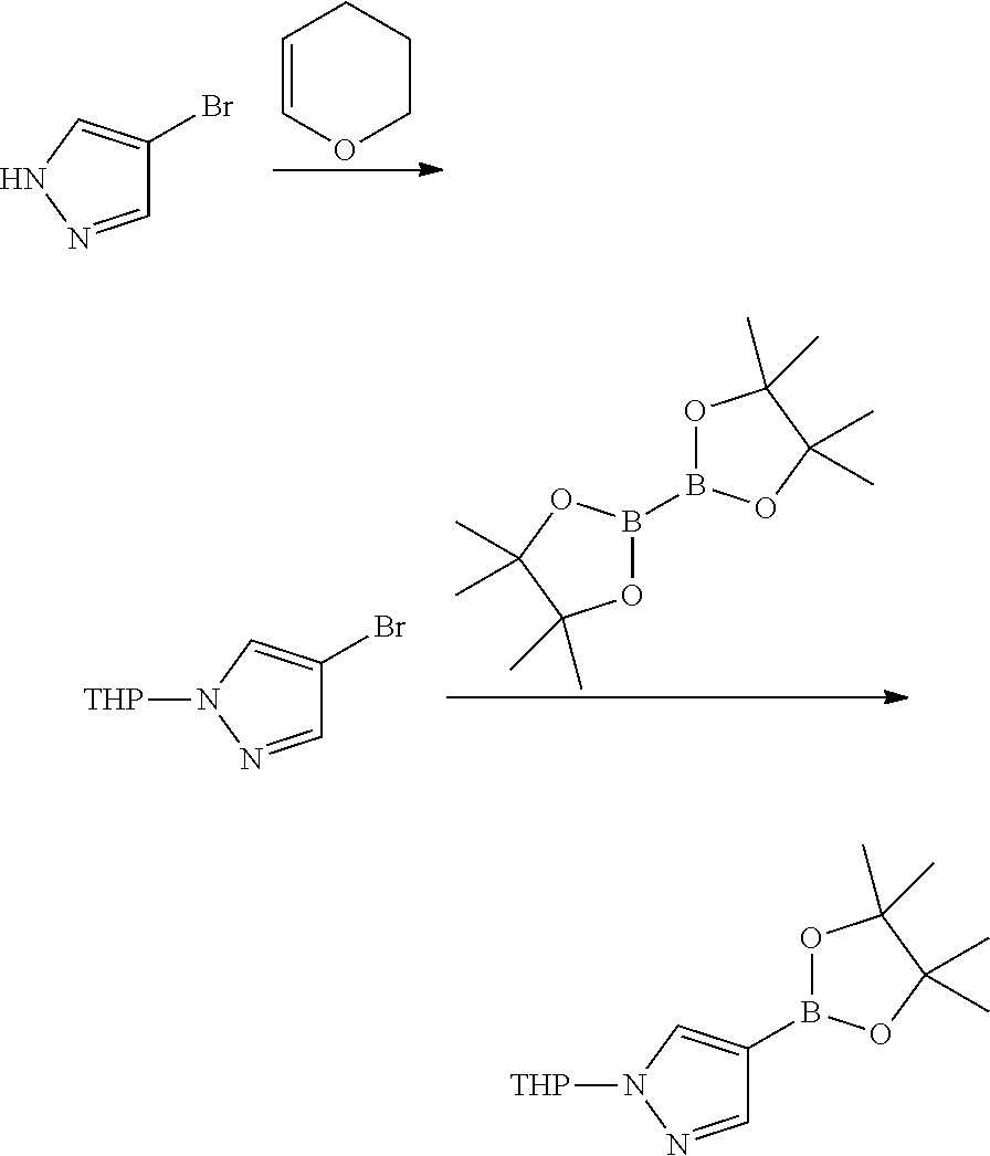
C1=COCCC1.C1(Br)=CNN=C1.B1(B2OC(C)(C)C(C)(C)O2)OC(C)(C)C(C)(C)O1.C1(Br)=CN([THP])N=C1.C1(B2OC(C)(C)C(C)(C)O2)=CN([THP])N=C1
